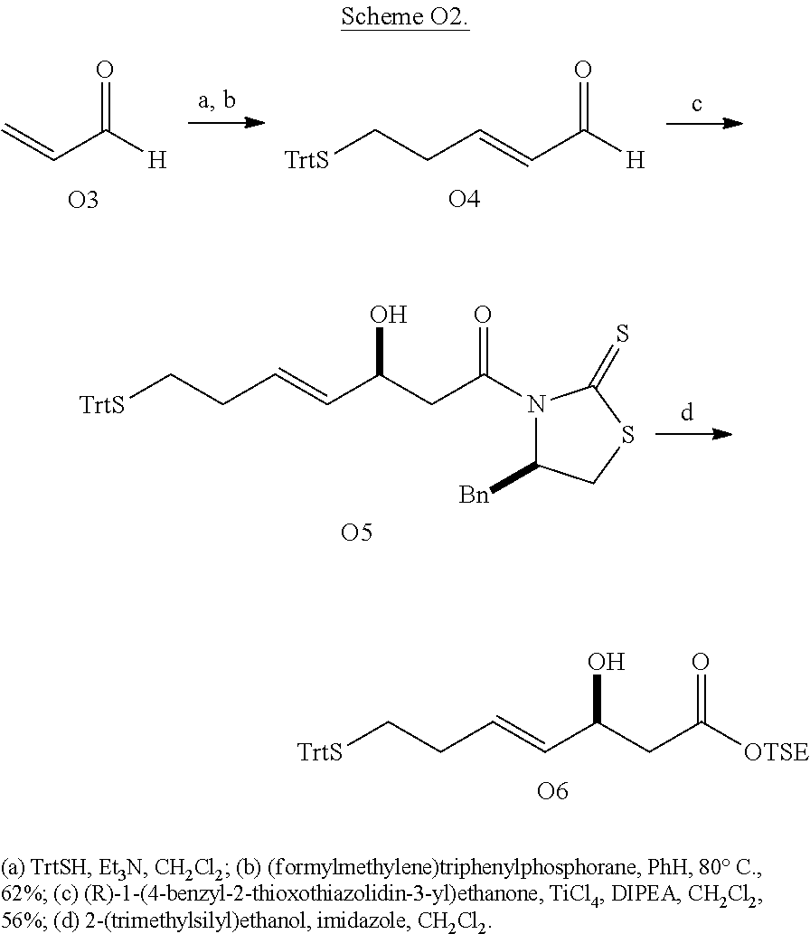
C=CC([H])=O.[O3].[TrtS]CCC=CC([H])=O.[O4].[O5].[TrtS]CCC=CC(O)CC(=O)N1C([Bn])CSC1=S.[O6].[TrtS]CCC=CC(O)CC(=O)[OTSE]
